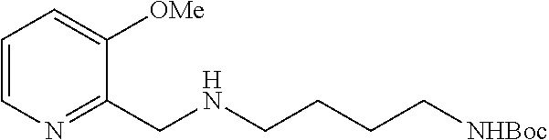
C1=CN=C(CNCCCC[NHBoc])C([OMe])=C1
